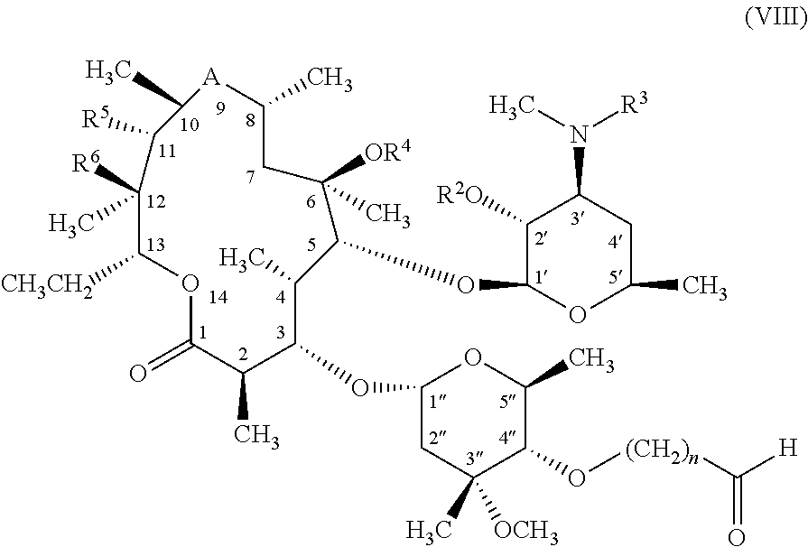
C1(OC2C(C)C(OC3OC(C)CC(N(C)[R3])C3[R2O])C(C)([OR4])CC(C)[A]C(C)C([R5])C(C)([R6])C([CH3CH2])OC(=O)C2C)CC([OCH3])(C)C(O[(CH2)n]C([H])=O)C(C)O1
